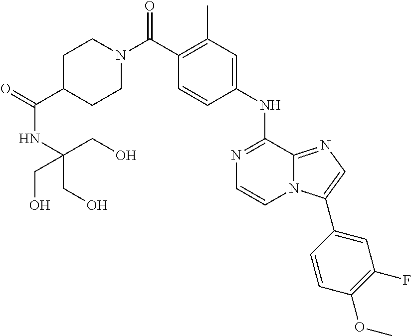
C1(C)=C(C(N2CCC(C(=O)NC(CO)(CO)CO)CC2)=O)C=CC(NC2=NC=CN3C2=NC=C3C2=CC(F)=C(OC)C=C2)=C1
